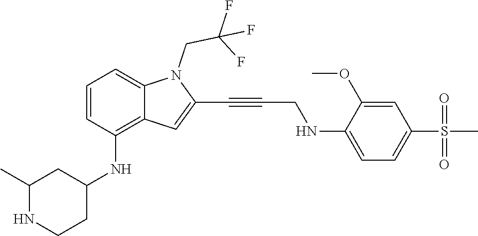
C(C#CC1=CC2=C(NC3CC(C)NCC3)C=CC=C2N1CC(F)(F)F)NC1=CC=C(S(C)(=O)=O)C=C1OC
